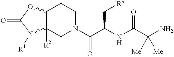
C12([R2])C(OC(=O)N1[R1])CCN(C(C(C[R])NC(=O)C(N)([Me])[Me])=O)C2
